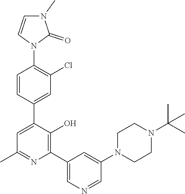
C1=CC(C2=CC(C)=NC(C3=CN=CC(N4CCN(C(C)(C)C)CC4)=C3)=C2O)=CC(Cl)=C1N1C(=O)N(C)C=C1
